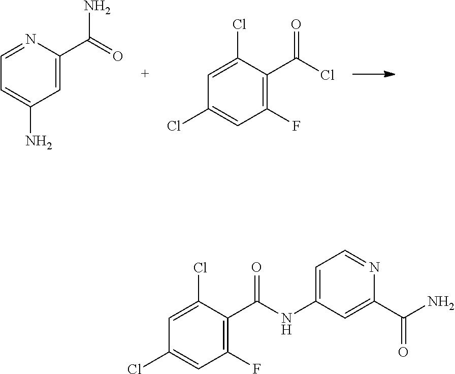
C1=C(Cl)C(C(Cl)=O)=C(F)C=C1Cl.C1=C(N)C=C(C(=O)N)N=C1.C1=C(Cl)C(C(NC2=CC=NC(C(N)=O)=C2)=O)=C(F)C=C1Cl
